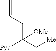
C(C(C[Me])([Pyd])[OMe])C=C
